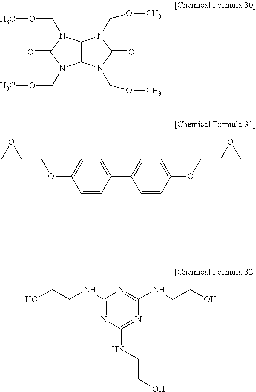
C12C(N(COC)C(=O)N1COC)N(COC)C(=O)N2COC.C1C(COC2=CC=C(C3=CC=C(OCC4CO4)C=C3)C=C2)O1.OCCNC1=NC(NCCO)=NC(NCCO)=N1
